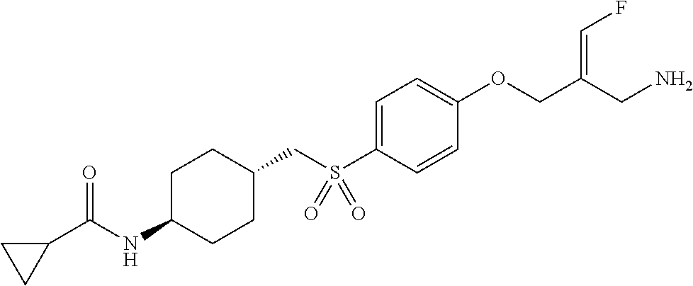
C1=C(S(CC2CCC(NC(C3CC3)=O)CC2)(=O)=O)C=CC(OCC(CN)=CF)=C1
